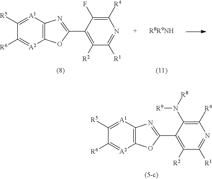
C12=C([A1]=C([R5])C([R6])=[A2]1)N=C(C1=C([R2])C([R1])=NC([R4])=C1F)O2.[R8R9NH].C12=C([A1]=C([R5])C([R6])=[A2]1)N=C(C1=C([R2])C([R1])=NC([R4])=C1N([R8])[R9])O2
